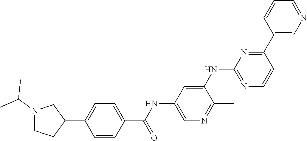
C1=CC(C(NC2=CN=C(C)C(NC3=NC=CC(C4=CN=CC=C4)=N3)=C2)=O)=CC=C1C1CCN(C(C)C)C1
